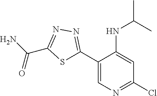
C(C1=NN=C(C2=CN=C(Cl)C=C2NC(C)C)S1)(N)=O
